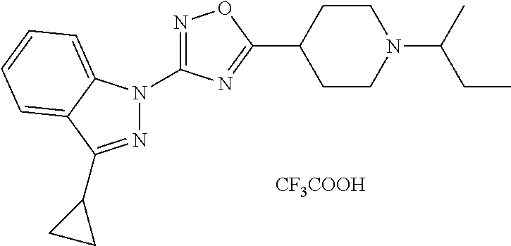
N1=C(N2N=C(C3CC3)C3=CC=CC=C23)N=C(C2CCN(C(CC)C)CC2)O1.[CF3COOH]
